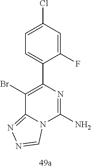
BrC1=C(C2=CC=C(Cl)C=C2F)N=C(N)N2C1=NN=C2
